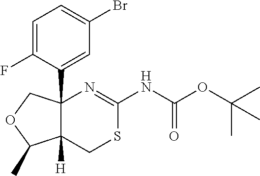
C1=C(F)C(C23C([H])(CSC(NC(=O)OC(C)(C)C)=N2)C(C)OC3)=CC(Br)=C1
